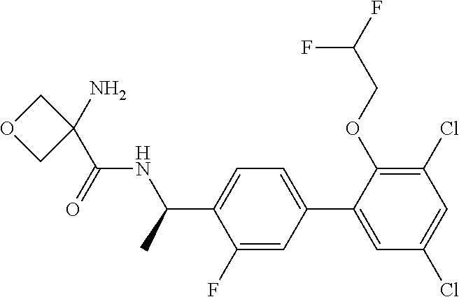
O(C1=C(Cl)C=C(Cl)C=C1C1=CC=C(C(C)NC(C2(N)COC2)=O)C(F)=C1)CC(F)F
